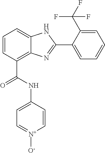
C1=CC(C(NC2=CC=[N+]([O-])C=C2)=O)=C2C(=C1)NC(C1=CC=CC=C1C(F)(F)F)=N2
